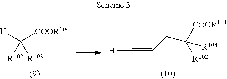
[R102]C([R103])([H])[COOR104].C(#CCC([R103])([COOR104])[R102])[H]
